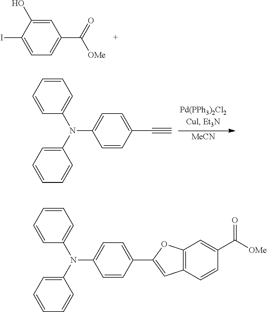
C1(O)=CC(C(=O)[OMe])=CC=C1I.[MeCN].C1=CC=C(N(C2=CC=CC=C2)C2=CC=C(C#C)C=C2)C=C1.C1=CC=C(N(C2=CC=CC=C2)C2=CC=C(C3=CC4=C(O3)C=C(C([OMe])=O)C=C4)C=C2)C=C1
